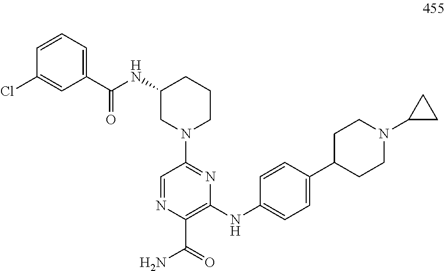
C1=NC(C(=O)N)=C(NC2=CC=C(C3CCN(C4CC4)CC3)C=C2)N=C1N1CCCC(NC(C2=CC=CC(Cl)=C2)=O)C1
